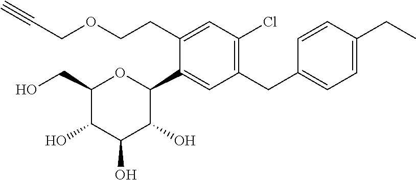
C1(CO)C(O)C(O)C(O)C(C2=CC(CC3=CC=C(CC)C=C3)=C(Cl)C=C2CCOCC#C)O1
